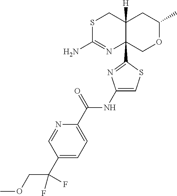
S1C(N)=NC2(C3=NC(NC(C4=CC=C(C(COC)(F)F)C=N4)=O)=CS3)C([H])(C1)CC(C)OC2
